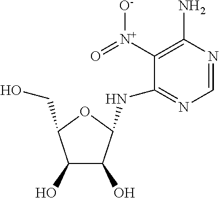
C1=NC(N)=C([N+](=O)[O-])C(NC2C(O)C(O)C(CO)O2)=N1
